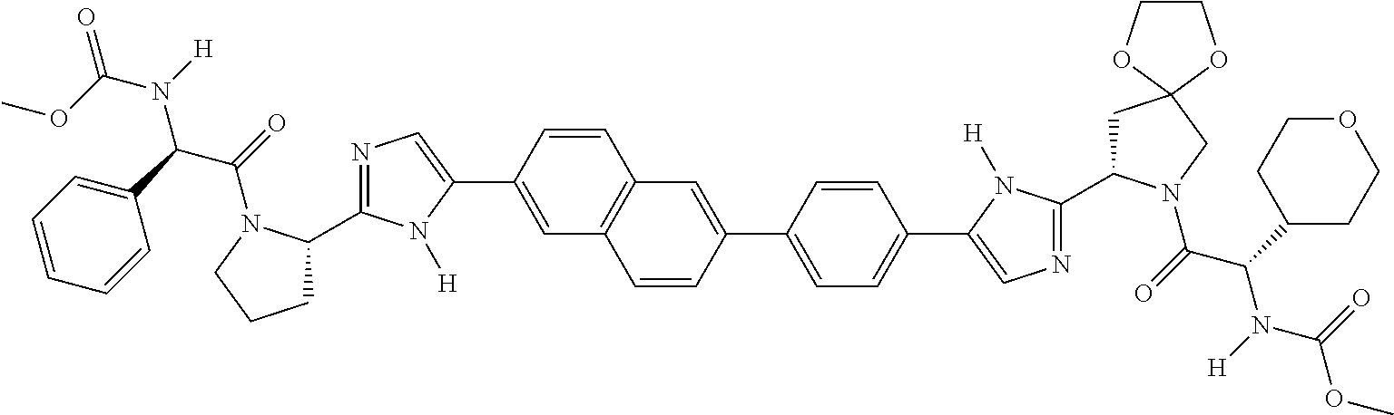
N1=C(C2CCCN2C(=O)C(C2=CC=CC=C2)N(C(OC)=O)[H])N([H])C(C2=CC3=C(C=C2)C=C(C2=CC=C(C4=CN=C(C5CC6(CN5C(=O)C(C5CCOCC5)N([H])C(=O)OC)OCCO6)N4[H])C=C2)C=C3)=C1
